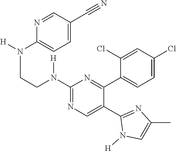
C1=C(C#N)C=NC(N(CCN(C2=NC=C(C3=NC(C)=CN3[H])C(C3=CC=C(Cl)C=C3Cl)=N2)[H])[H])=C1
